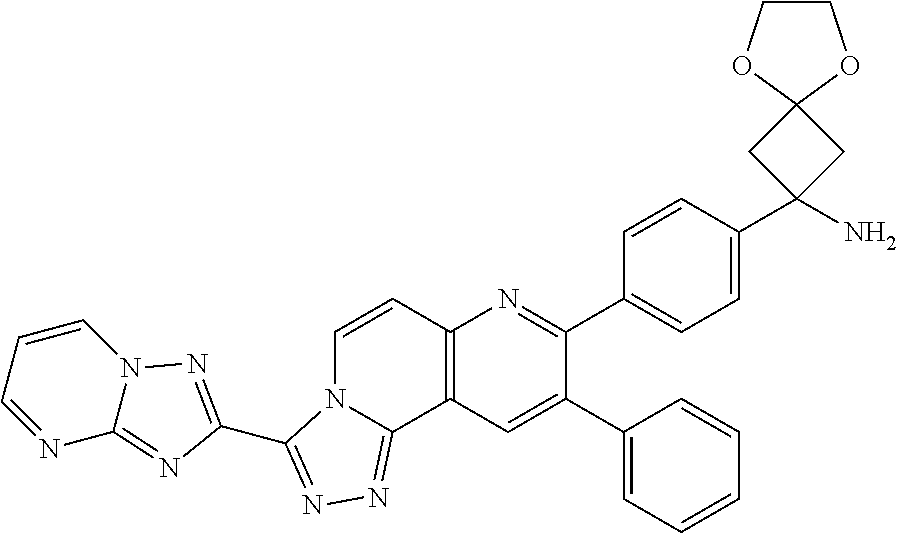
C1(C2=CC3=C(N=C2C2=CC=C(C4(N)CC5(C4)OCCO5)C=C2)C=CN2C3=NN=C2C2=NN3C(=N2)N=CC=C3)=CC=CC=C1
